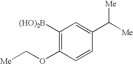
C1([(HO)2B])=C(OC[Me])C=CC(C([Me])[Me])=C1
